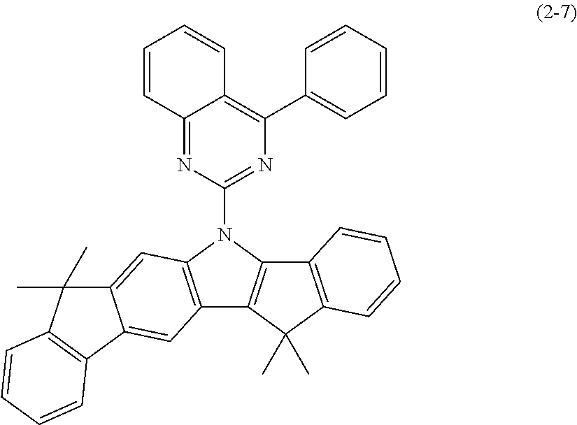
C12=NC(N3C4=C(C5=C3C3=C(C5(C)C)C=CC=C3)C=C3C(=C4)C(C)(C)C4=C3C=CC=C4)=NC(C3=CC=CC=C3)=C1C=CC=C2
